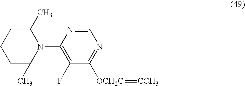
C1(N2C(C)CCCC2C)=C(F)C([OCH2C]#[CCH3])=NC=N1
